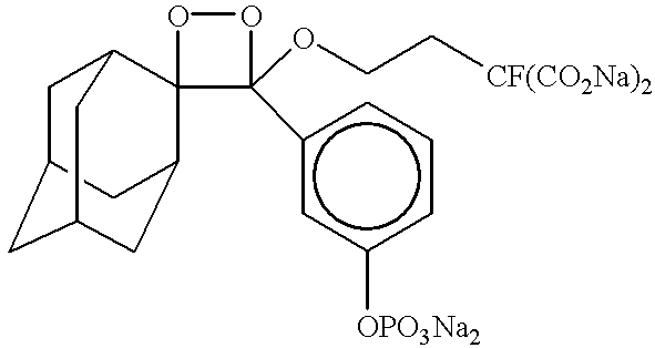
C1C2CC3CC(C4(C1C3)C(OCC[CF(CO2Na)2])(c1cc([OPO3Na2])ccc1)OO4)C2
